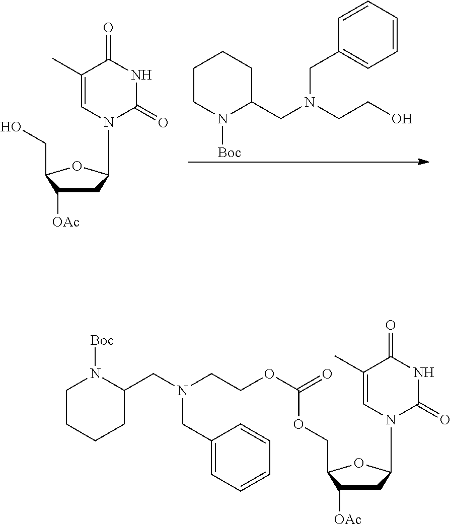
C1CN([Boc])C(CN(CCO)CC2=CC=CC=C2)CC1.[OAc]C1CC(N2C(=O)NC(=O)C(C)=C2)OC1CO.[OAc]C1CC(N2C(=O)NC(=O)C(C)=C2)OC1COC(OCCN(CC1N([Boc])CCCC1)CC1=CC=CC=C1)=O
